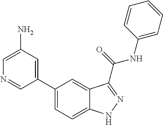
C1(N)=CN=CC(C2=CC=C3C(=C2)C(C(NC2=CC=CC=C2)=O)=NN3)=C1
